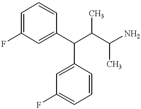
C1=C(F)C=C(C(C(C(N)C)C)C2=CC(F)=CC=C2)C=C1
